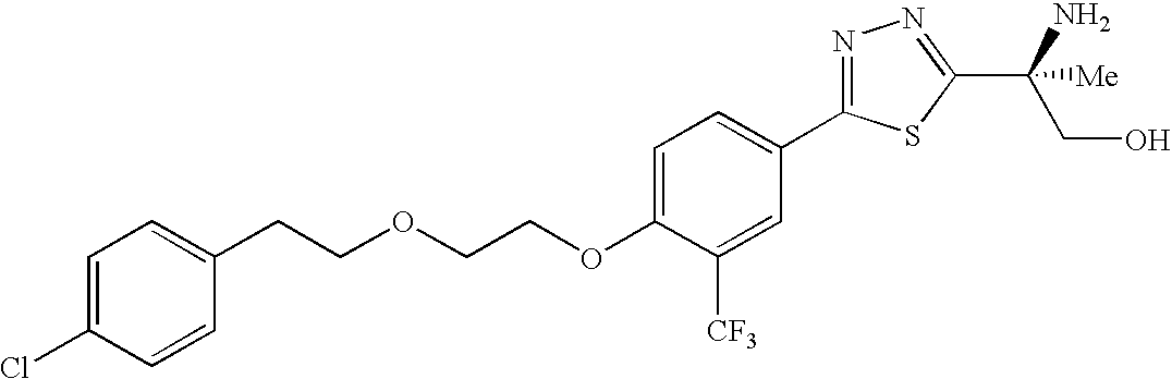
C1(CCOCCOC2=CC=C(C3=NN=C(C(CO)([Me])N)S3)C=C2[CF3])=CC=C(Cl)C=C1
